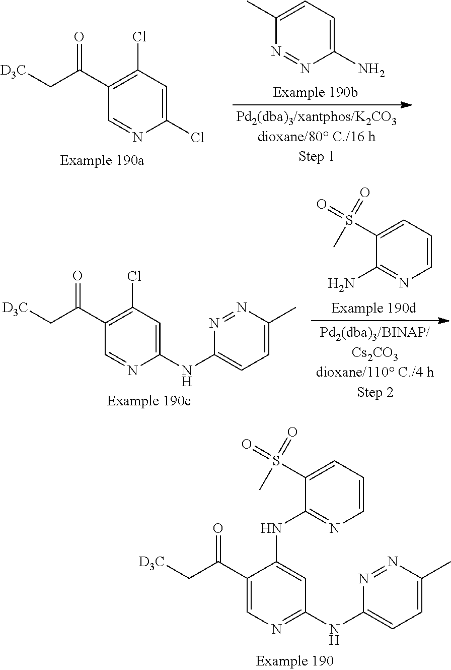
N1=NC(NC2=NC=C(C(C[D3C])=O)C(NC3=NC=CC=C3S(=O)(=O)C)=C2)=CC=C1C.C1=C(Cl)N=CC(C(C[D3C])=O)=C1Cl.NC1=CC=C(C)N=N1.C1=C(S(=O)(C)=O)C(N)=NC=C1.N1=NC(NC2=CC(Cl)=C(C(C[D3C])=O)C=N2)=CC=C1C
